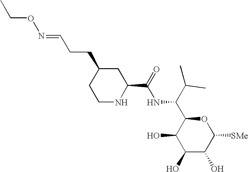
C1(O)C(O)C([SMe])OC(C(C(C)C)NC(C2CC(CCC=NOCC)CCN2)=O)C1O
